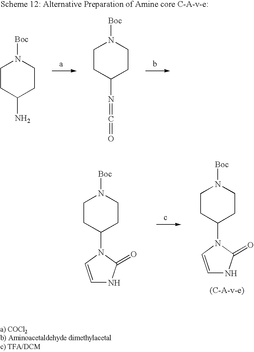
C1CC(N)CCN1[Boc].C1CC(N=C=O)CCN1[Boc].C1CC(N2C=CNC2=O)CCN1[Boc].C1CC(N2C=CNC2=O)CCN1[Boc]
